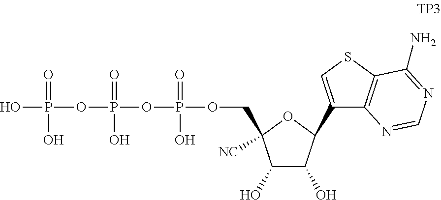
C1(O)C(O)C(C2=CSC3=C2N=CN=C3N)OC1(COP(OP(=O)(O)OP(O)(=O)O)(=O)O)[NC]
